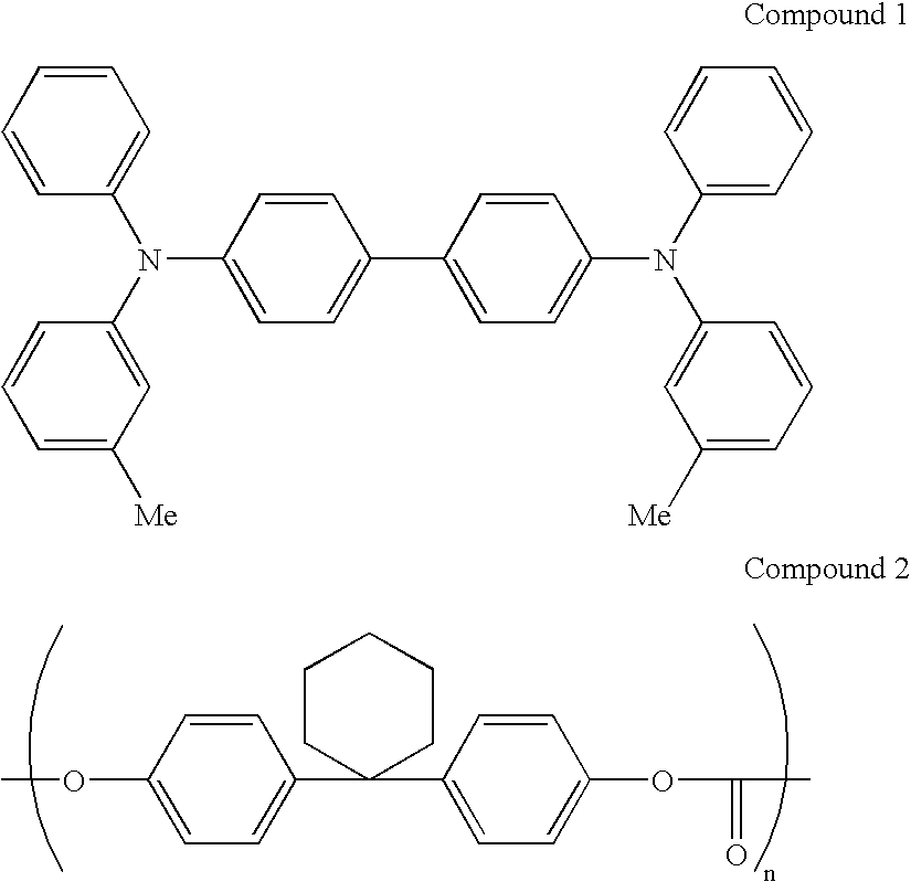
COC1=CC=C(C2(C3=CC=C(OC(=O)C)C=C3)CCCCC2)C=C1.C1=CC=CC(N(C2=CC([Me])=CC=C2)C2=CC=C(C3=CC=C(N(C4=CC=CC=C4)C4=CC([Me])=CC=C4)C=C3)C=C2)=C1
